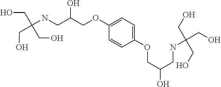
C1(OCC(CNC(CO)(CO)CO)O)=CC=C(OCC(O)CNC(CO)(CO)CO)C=C1
